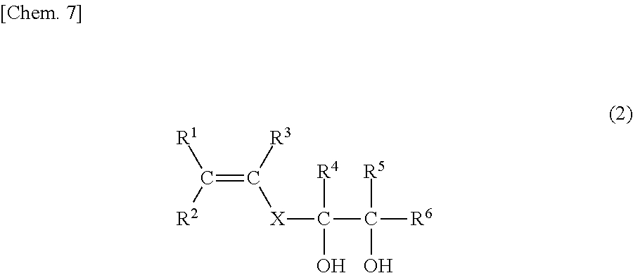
C(C(O)([R6])[R5])(O)([R4])[X]C(=C([R1])[R2])[R3]
